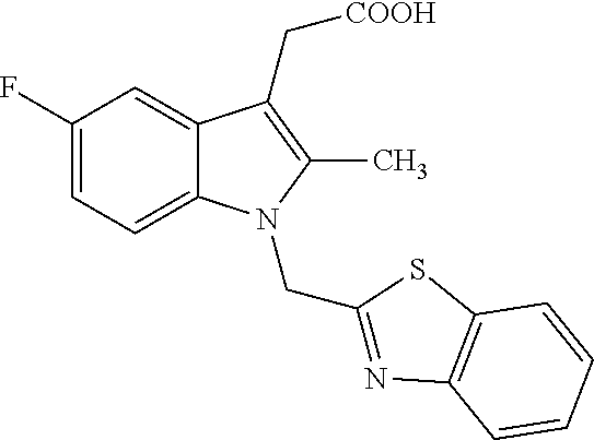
C1(F)=CC=C2C(=C1)C(C[COOH])=C(C)N2CC1=NC2=C(S1)C=CC=C2
